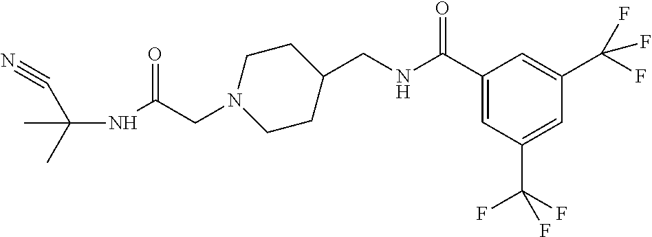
N#CC(NC(CN1CCC(CNC(C2=CC(C(F)(F)F)=CC(C(F)(F)F)=C2)=O)CC1)=O)(C)C
